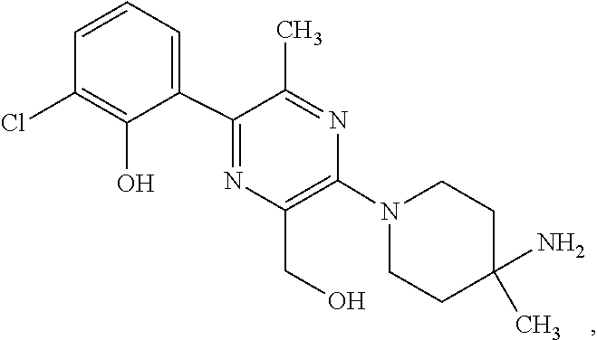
C1CN(C2=C(CO)N=C(C3=CC=CC(Cl)=C3O)C(C)=N2)CCC1(N)C
